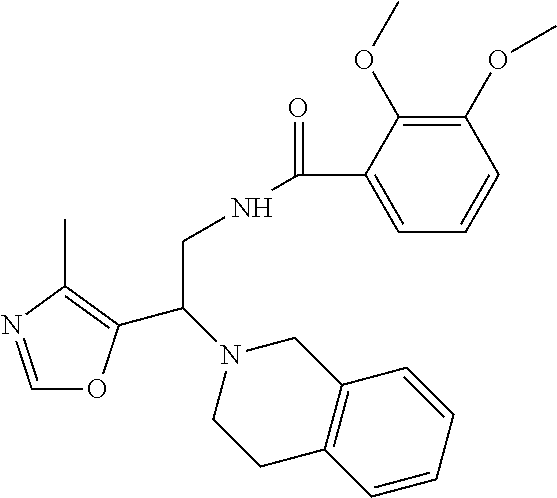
C1=NC(C)=C(C(N2CCC3=C(C2)C=CC=C3)CNC(=O)C2=CC=CC(OC)=C2OC)O1
